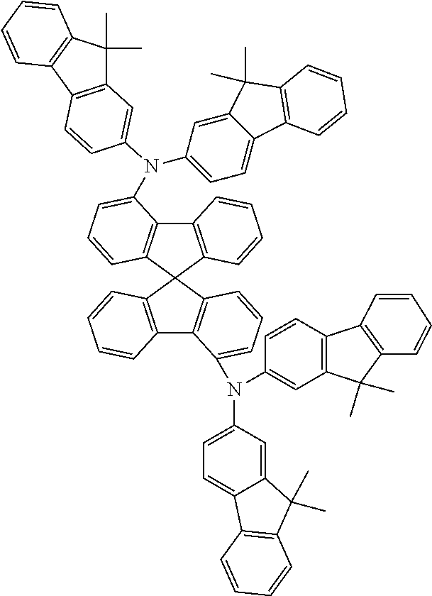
C12=C(C3(C4=C1C(N(C1=CC5=C(C6=C(C5(C)C)C=CC=C6)C=C1)C1=CC=C5C(=C1)C(C)(C)C1=C5C=CC=C1)=CC=C4)C1=C(C4=C3C=CC=C4N(C3=CC4=C(C=C3)C3=C(C4(C)C)C=CC=C3)C3=CC=C4C(=C3)C(C)(C)C3=C4C=CC=C3)C=CC=C1)C=CC=C2
